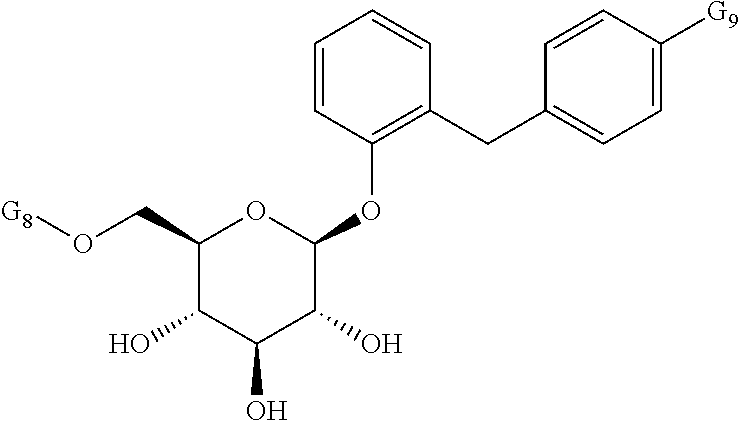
C1(OC2OC(CO[G8])C(O)C(O)C2O)=C(CC2=CC=C([G9])C=C2)C=CC=C1
